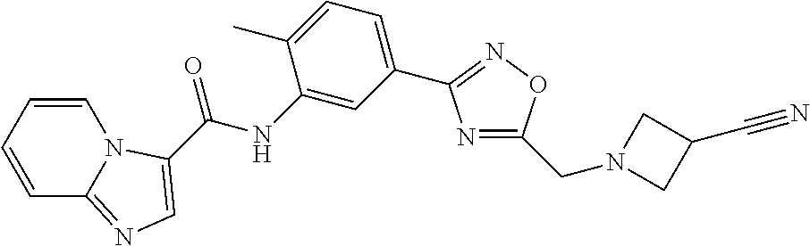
N1=C(CN2CC(C#N)C2)ON=C1C1=CC=C(C)C(NC(=O)C2=CN=C3C=CC=CN32)=C1
